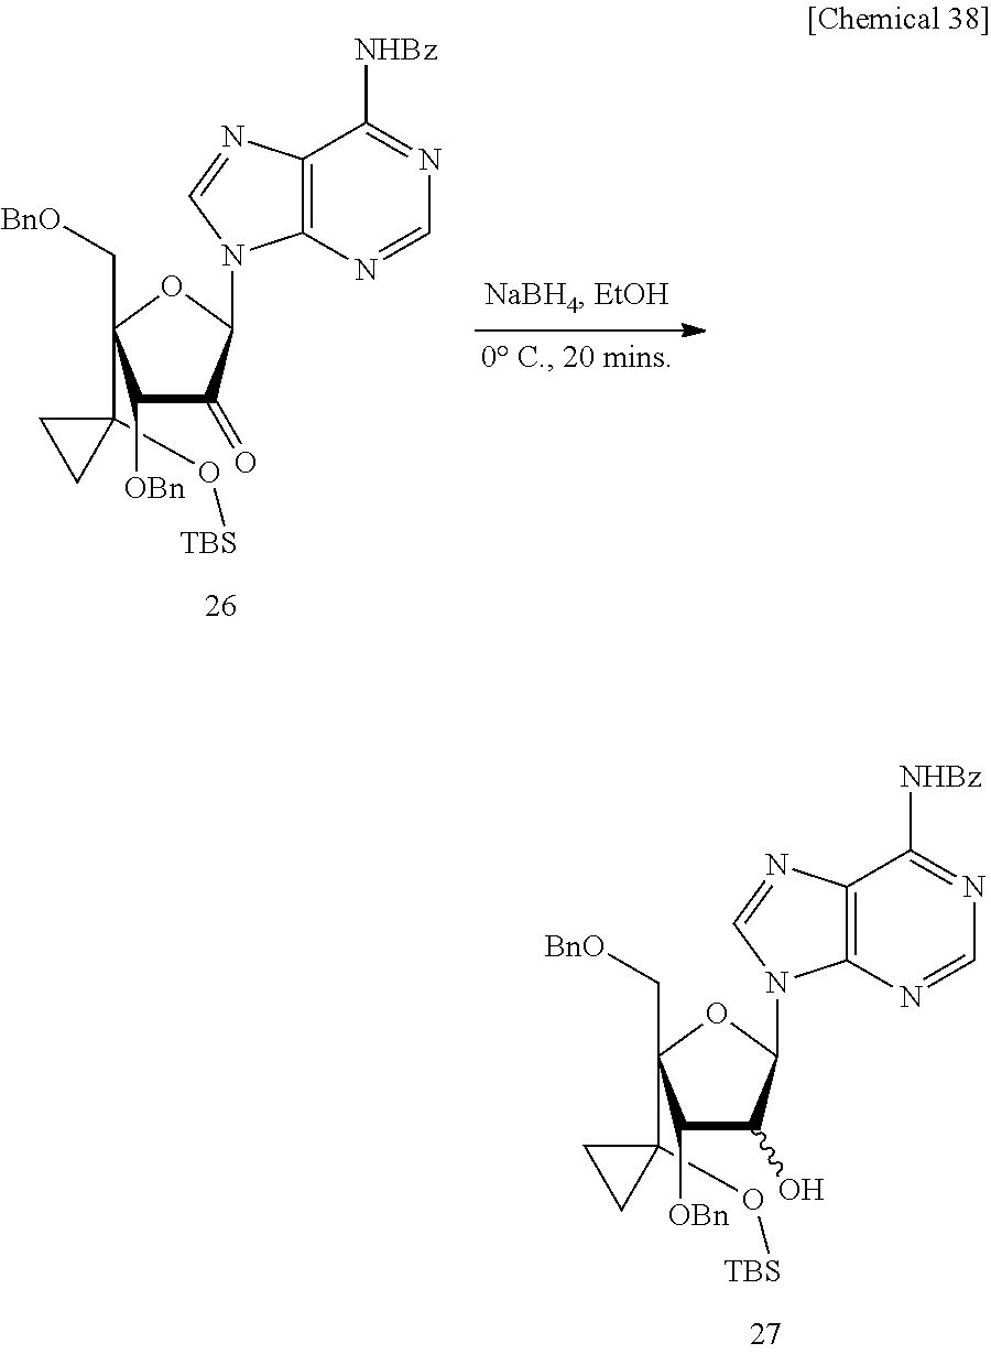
C1(C2(C[BnO])C([OBn])C(O)C(N3C4=C(C([NHBz])=NC=N4)N=C3)O2)(O[TBS])CC1.C1(C2(C[BnO])C([OBn])C(=O)C(N3C4=C(C([NHBz])=NC=N4)N=C3)O2)(O[TBS])CC1
